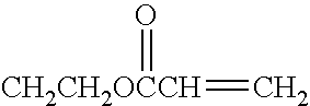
C=[CH2CH2OCCH]=O
